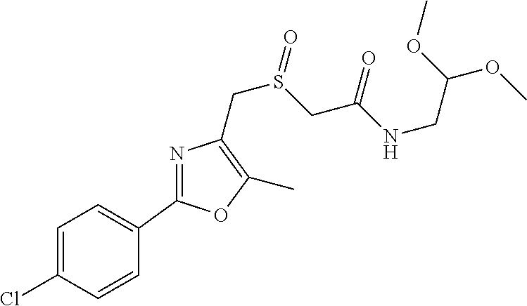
N1=C(C2=CC=C(Cl)C=C2)OC(C)=C1CS(CC(NCC(OC)OC)=O)=O
